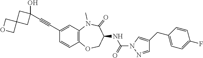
C1(C#CC2(O)CC3(C2)COC3)=CC2=C(C=C1)OCC(NC(N1N=CC(CC3=CC=C(F)C=C3)=C1)=O)C(=O)N2C
